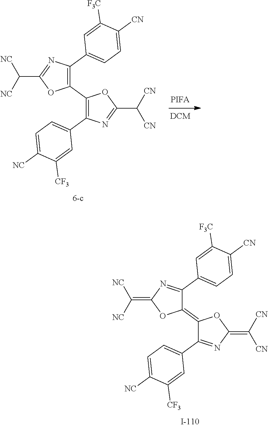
C1(C([NC])[NC])=NC(C2=CC=C([CN])C([F3C])=C2)=C(C2=C(C3=CC=C([NC])C([CF3])=C3)N=C(C([CN])[CN])O2)O1.[PIFA].C1(=C([NC])[NC])N=C(C2=CC=C([CN])C([F3C])=C2)C(=C2OC(=C([CN])[CN])N=C2C2=CC=C([NC])C([CF3])=C2)O1
